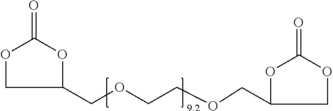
C(OCCOCC1OC(=O)OC1)C1COC(=O)O1
